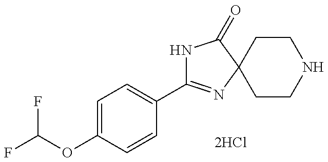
C1(C2=NC3(C(=O)N2)CCNCC3)=CC=C(OC(F)F)C=C1
